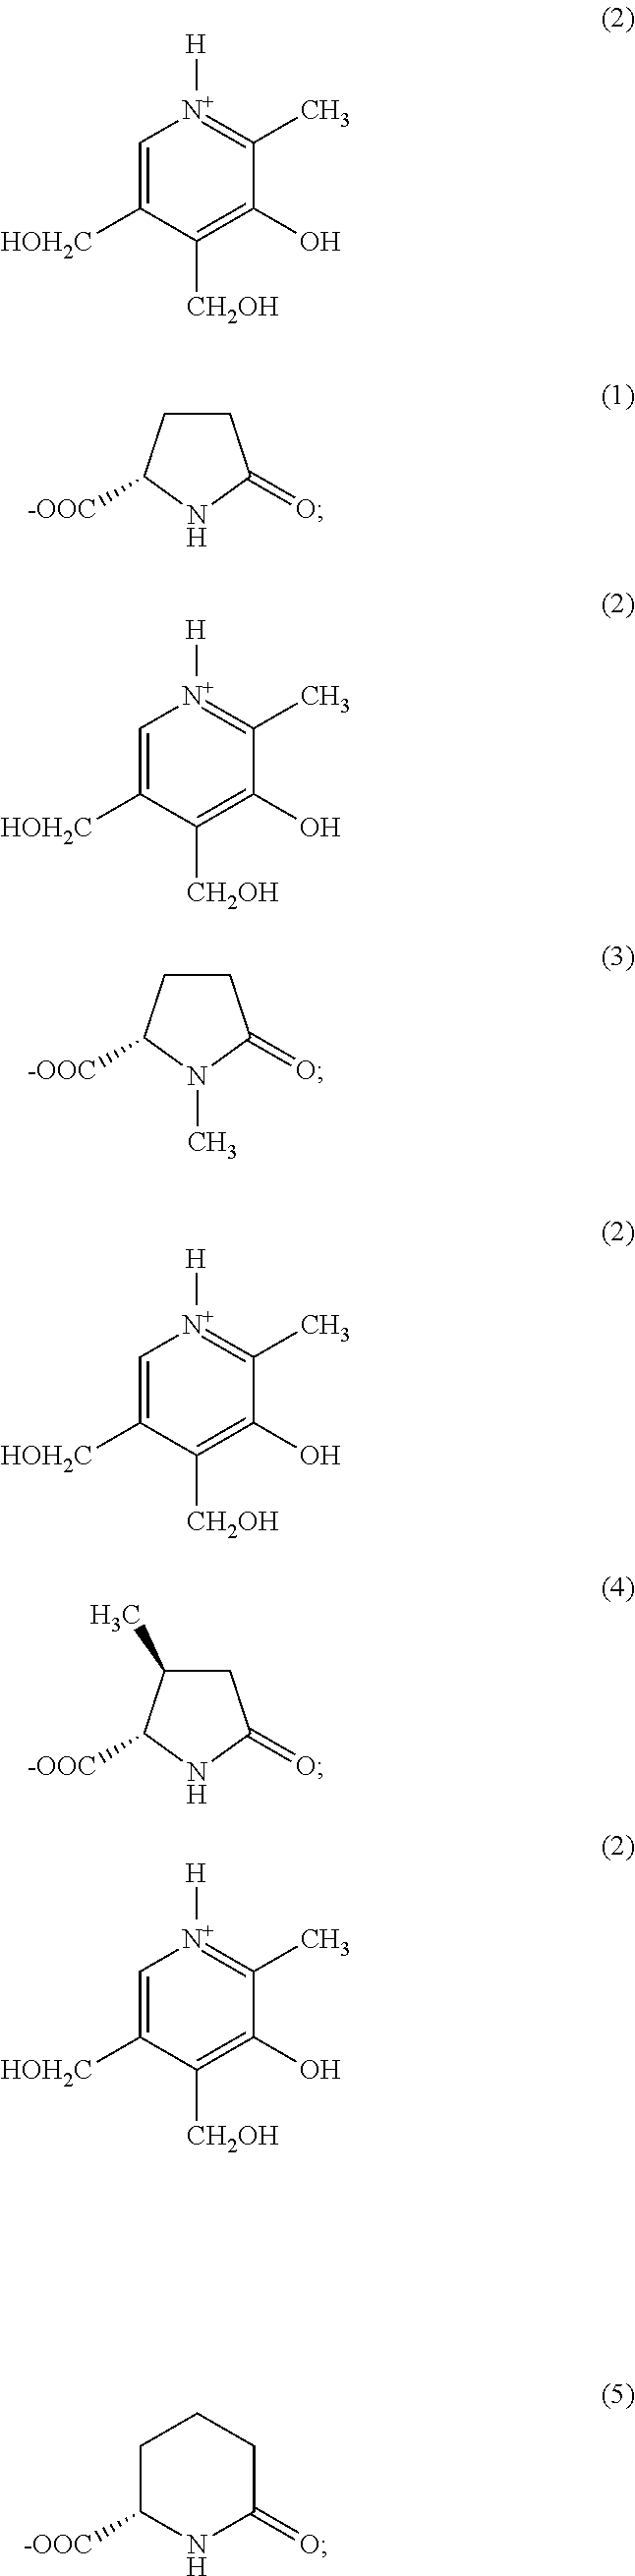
C1=C([HOH2C])C([CH2OH])=C(O)C(C)=[N+]1[H].C1CC([-OOC])NC1=O.C1=C([HOH2C])C([CH2OH])=C(O)C(C)=[N+]1[H].C1CC([-OOC])N(C)C1=O.C1=C([HOH2C])C([CH2OH])=C(O)C(C)=[N+]1[H].C1C(C)C([-OOC])NC1=O.C1=C([HOH2C])C([CH2OH])=C(O)C(C)=[N+]1[H].C1C([-OOC])NC(=O)CC1
